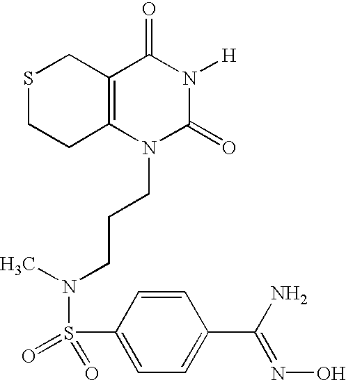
S1CCC2=C(C1)C(=O)N([H])C(=O)N2CCCN(S(=O)(=O)C1=CC=C(C(N)=NO)C=C1)C
